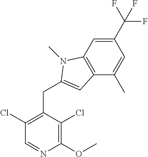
C1(OC)=C(Cl)C(CC2=CC3=C(C=C(C(F)(F)F)C=C3C)N2C)=C(Cl)C=N1
